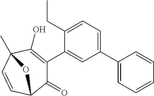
C1(C2=CC=C(CC)C(C3=C(O)C4(C)C=CC(C3=O)O4)=C2)=CC=CC=C1
